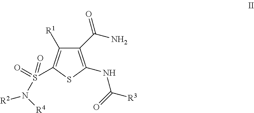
C1(C(N)=O)=C(NC([R3])=O)SC(S(=O)(=O)N([R2])[R4])=C1[R1]
